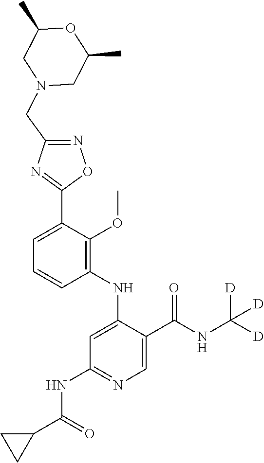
C1=C(C2=NC(CN3CC(C)OC(C)C3)=NO2)C(OC)=C(NC2=CC(NC(C3CC3)=O)=NC=C2C(NC([D])([D])[D])=O)C=C1
